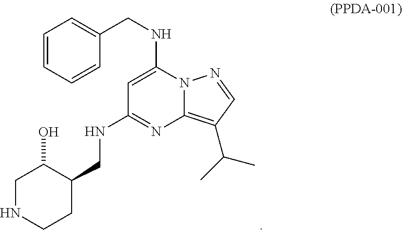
C1=CC=CC(CNC2=CC(NCC3CCNCC3O)=NC3=C(C(C)C)C=NN23)=C1
